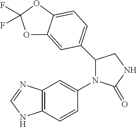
C1(=O)NCC(C2=CC=C3C(=C2)OC(F)(F)O3)N1C1=CC2=C(NC=N2)C=C1
